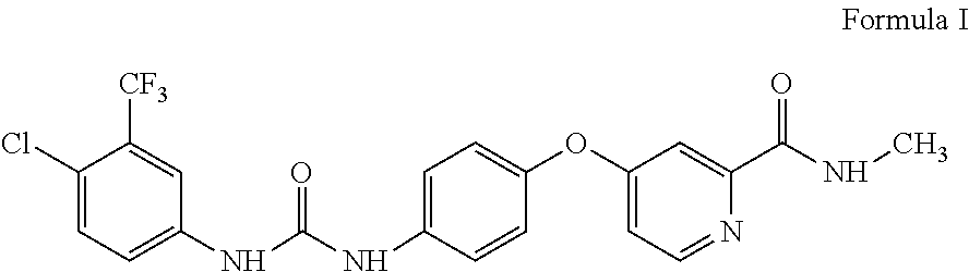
C1(Cl)=CC=C(NC(NC2=CC=C(OC3=CC=NC(C(NC)=O)=C3)C=C2)=O)C=C1[CF3]
